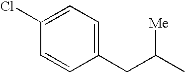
C1(CC(C)[Me])=CC=C(Cl)C=C1
